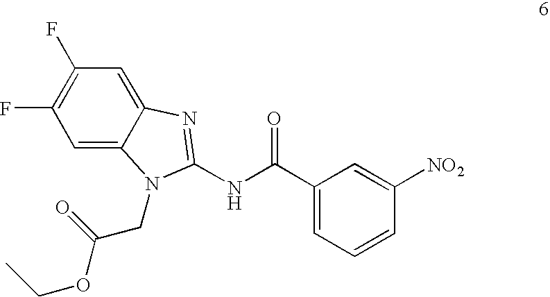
C1=C2C(=CC(F)=C1F)N=C(NC(C1=CC=CC([NO2])=C1)=O)N2CC(OCC)=O
